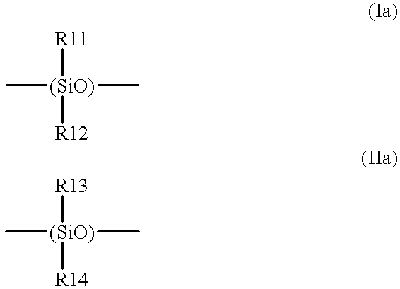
C[(SiO)](C)([R11])[R12].C[(SiO)](C)([R13])[R14]
